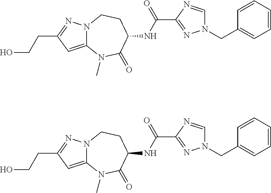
OCCC1=NN2C(=C1)N(C)C(=O)C(NC(C1=NN(CC3=CC=CC=C3)C=N1)=O)CC2.OCCC1=NN2C(=C1)N(C)C(=O)C(NC(C1=NN(CC3=CC=CC=C3)C=N1)=O)CC2
